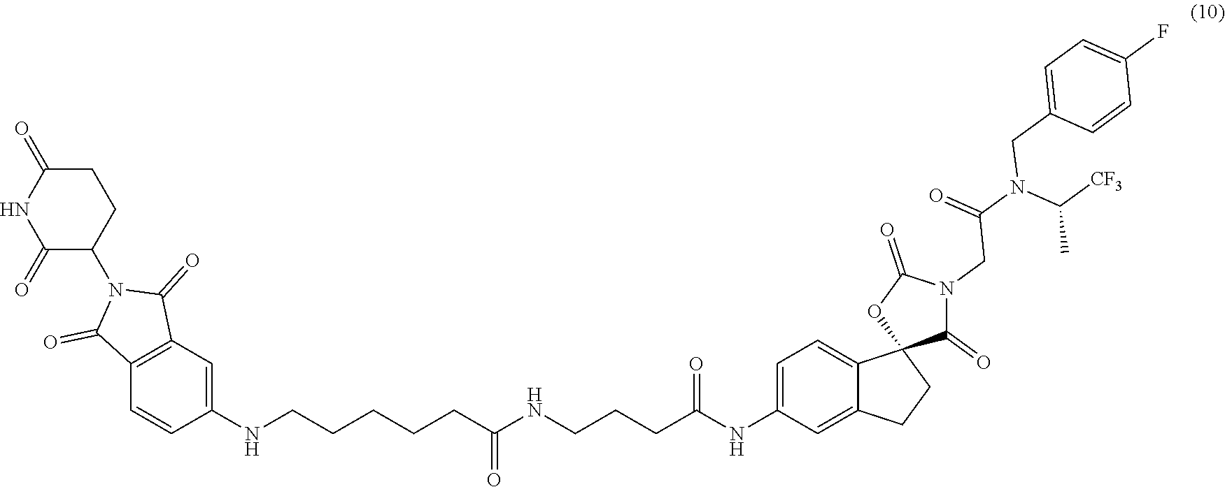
C1(NCCCCCC(NCCCC(NC2=CC=C3C(=C2)CCC32C(=O)N(CC(=O)N(CC3=CC=C(F)C=C3)C(C)[CF3])C(=O)O2)=O)=O)=CC2=C(C=C1)C(=O)N(C1CCC(=O)NC1=O)C2=O
